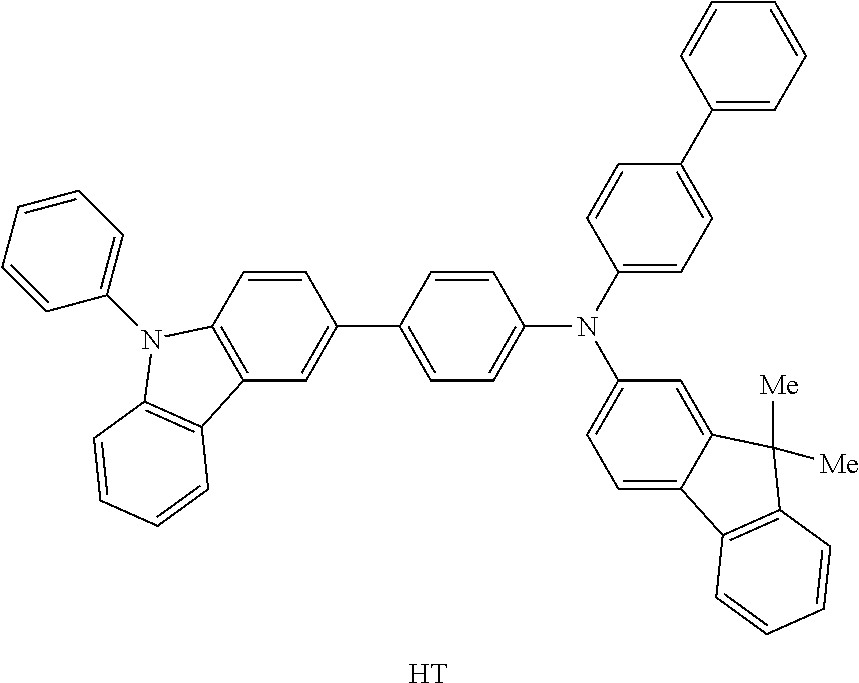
C12=C(C=C(C3=CC=C(N(C4=CC=C(C5=CC=CC=C5)C=C4)C4=CC=C5C(=C4)C([Me])([Me])C4=C5C=CC=C4)C=C3)C=C1)C1=C(N2C2=CC=CC=C2)C=CC=C1.[H]
